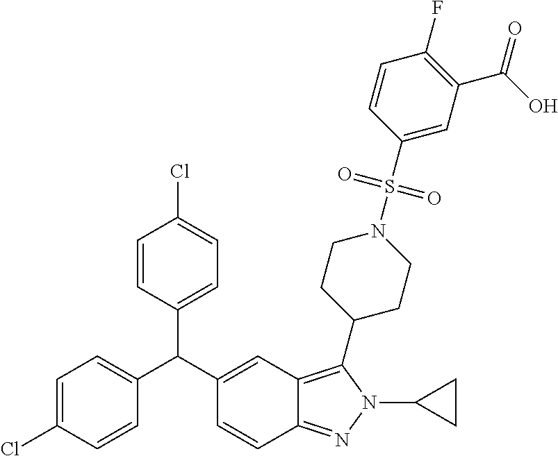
C1=C(Cl)C=CC(C(C2=CC3=C(C4CCN(S(C5=CC(C(O)=O)=C(F)C=C5)(=O)=O)CC4)N(C4CC4)N=C3C=C2)C2=CC=C(Cl)C=C2)=C1
